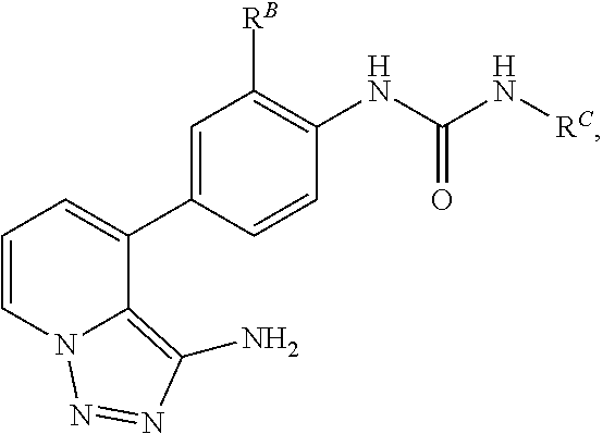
C1(C2=CC=CN3C2=C(N)N=N3)=CC([RB])=C(NC(N[RC])=O)C=C1
